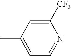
CC1=CC=NC([CF3])=C1
